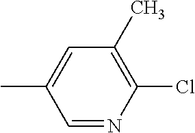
CC1=CC(C)=C(Cl)N=C1
